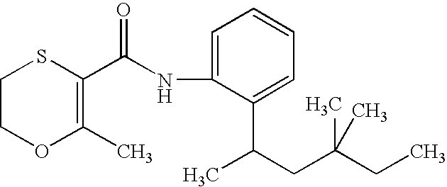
C1COC(C)=C(C(NC2=CC=CC=C2C(CC(CC)(C)C)C)=O)S1
